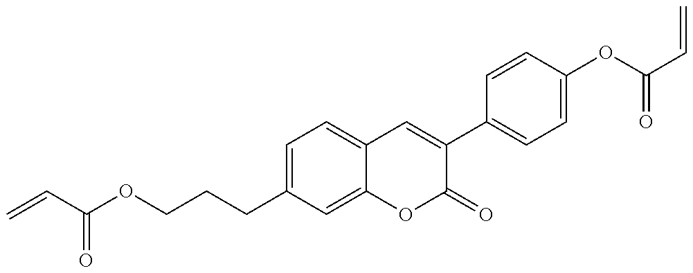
O(CCCC1=CC=C2C(=C1)OC(=O)C(C1=CC=C(OC(=O)C=C)C=C1)=C2)C(=O)C=C
